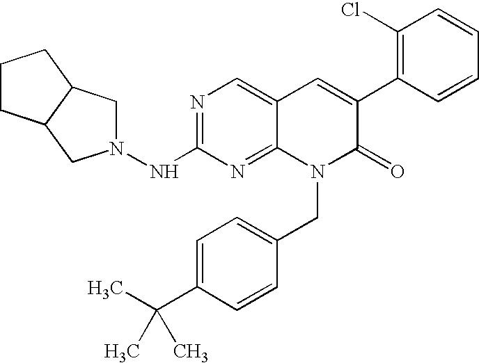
N1=C(NN2CC3C(C2)CCC3)N=C2C(=C1)C=C(C1=C(Cl)C=CC=C1)C(=O)N2CC1=CC=C(C(C)(C)C)C=C1
